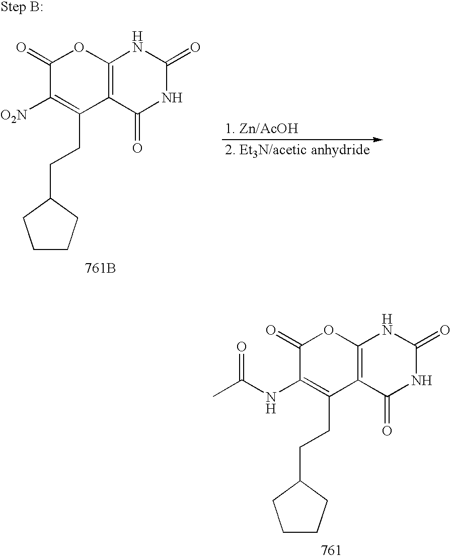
C12=C(C(=O)NC(=O)N1)C(CCC1CCCC1)=C([O2N])C(=O)O2.[761B].C12=C(C(=O)NC(=O)N1)C(CCC1CCCC1)=C(NC(C)=O)C(=O)O2
